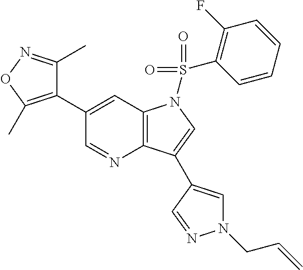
C1(C2=C(C)ON=C2C)=CC2=C(N=C1)C(C1=CN(CC=C)N=C1)=CN2S(=O)(=O)C1=C(F)C=CC=C1
